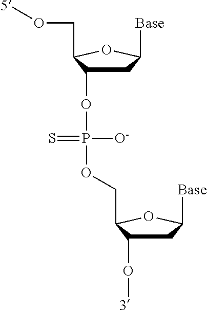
C1C([Base])OC(CO[5])C1OP(=S)([O-])OCC1OC([Base])CC1O[3]
